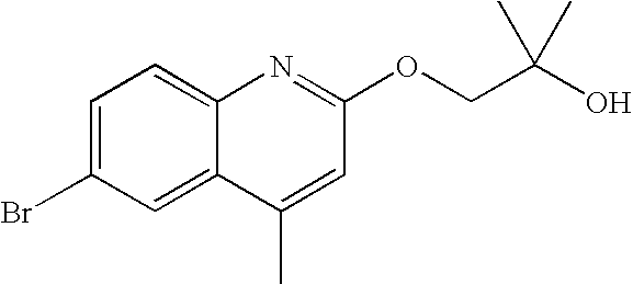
C12=CC(Br)=CC=C1N=C(OCC(O)(C)C)C=C2C
